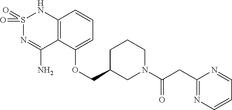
C12=C(C(OCC3CN(C(CC4=NC=CC=N4)=O)CCC3)=CC=C1)C(N)=NS(=O)(=O)N2
